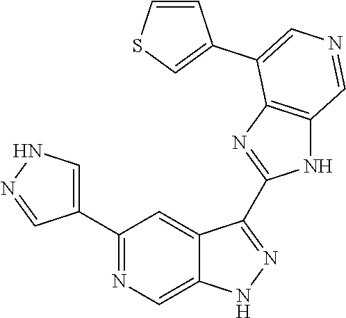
C1(C2=CNN=C2)=NC=C2C(=C1)C(C1=NC3=C(N1)C=NC=C3C1=CSC=C1)=NN2
